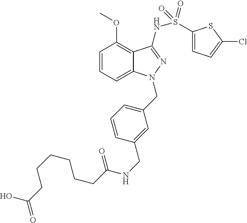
C1=CC=C2C(=C1OC)C(NS(=O)(=O)C1=CC=C(Cl)S1)=NN2CC1=CC=CC(CNC(CCCCCCC(=O)O)=O)=C1
